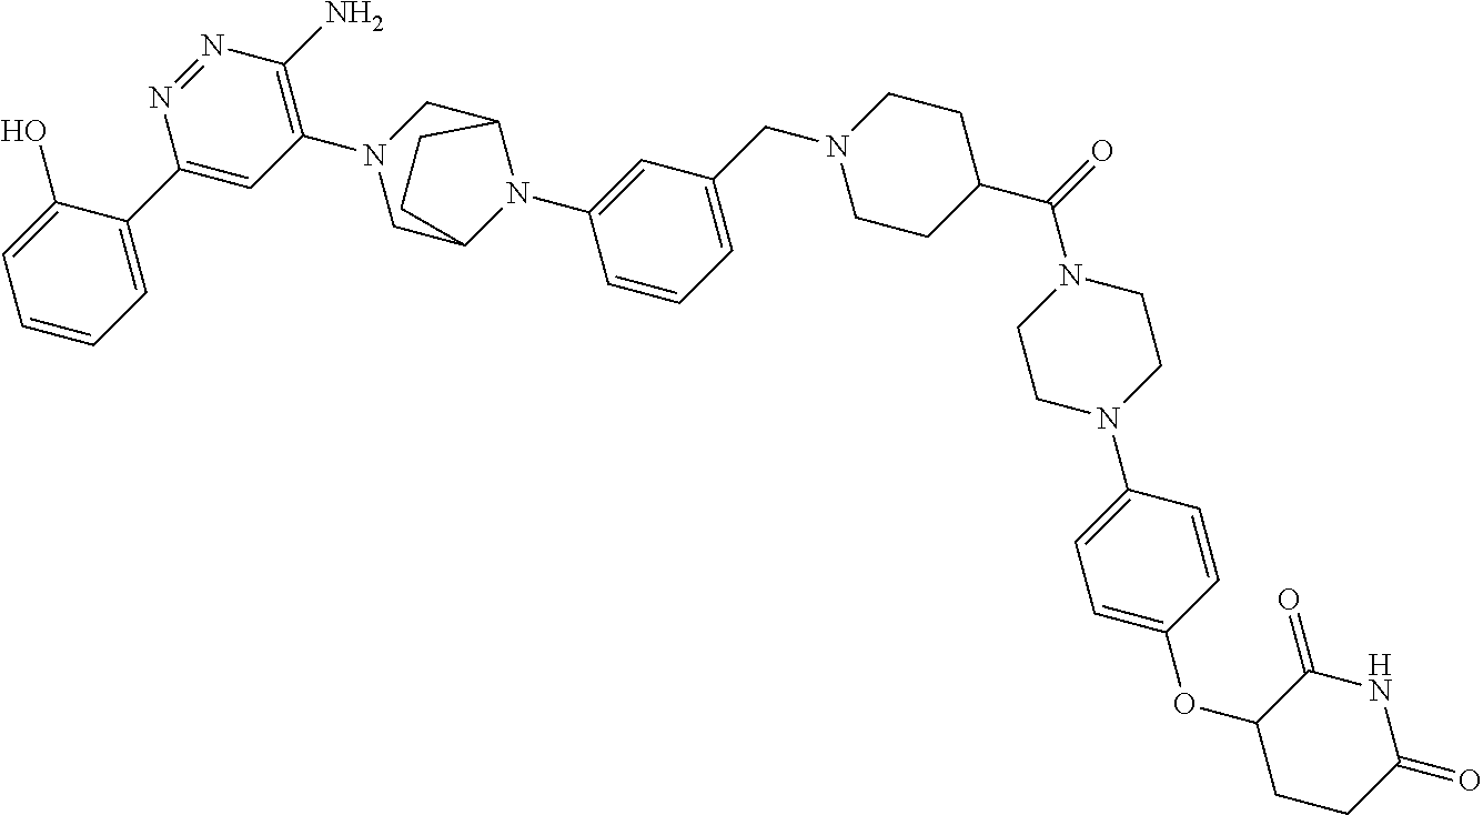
C1=C(O)C(C2=CC(N3CC4N(C5=CC(CN6CCC(C(N7CCN(C8=CC=C(OC9CCC(=O)NC9=O)C=C8)CC7)=O)CC6)=CC=C5)C(C3)CC4)=C(N)N=N2)=CC=C1
